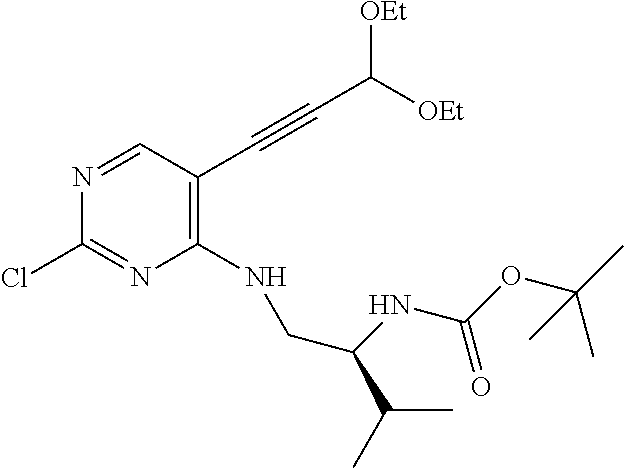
C1(NCC(NC(OC(C)(C)C)=O)C(C)C)=C(C#CC([OEt])[OEt])C=NC(Cl)=N1
